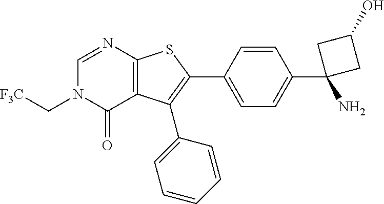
C12=C(C(C3=CC=CC=C3)=C(C3=CC=C(C4(N)CC(O)C4)C=C3)S1)C(=O)N(C[F3C])C=N2
